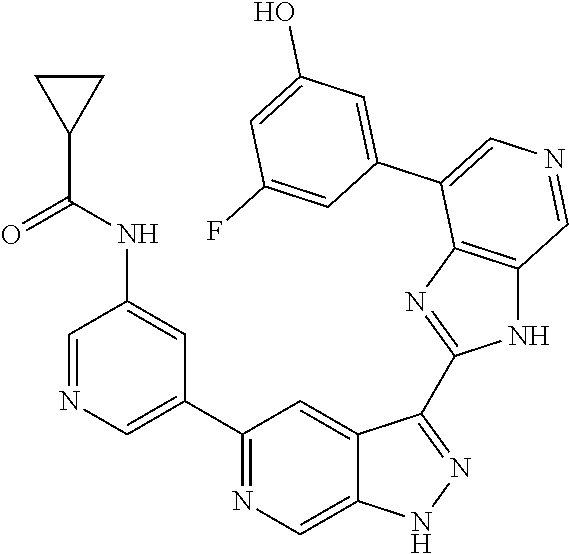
C1(C2=CN=CC(NC(C3CC3)=O)=C2)=NC=C2C(=C1)C(C1=NC3=C(N1)C=NC=C3C1=CC(O)=CC(F)=C1)=NN2
